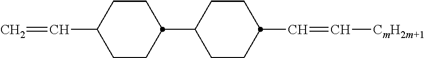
C1CC(C=C)CCC1C1CCC(C=C[CmH2m+1])CC1
